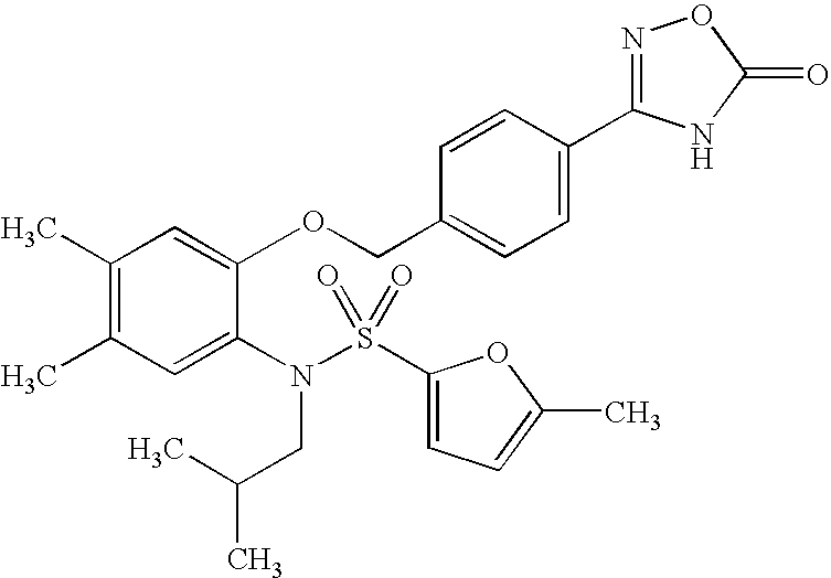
C1(C)=C(C)C=C(N(CC(C)C)S(=O)(=O)C2=CC=C(C)O2)C(OCC2=CC=C(C3=NOC(=O)N3)C=C2)=C1
